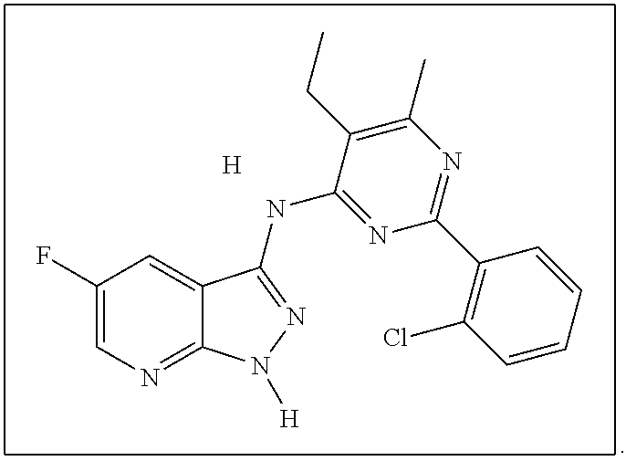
C1(F)=CN=C2C(=C1)C(NC1=NC(C3=C(Cl)C=CC=C3)=NC(C)=C1CC)=NN2[H].[H]
